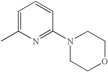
C1=C(C)N=C(N2CCOCC2)C=C1
